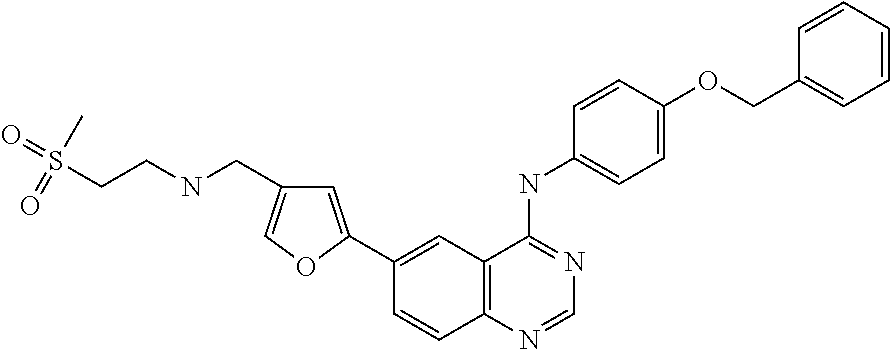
C1=NC2=C(C(NC3=CC=C(OCC4=CC=CC=C4)C=C3)=N1)C=C(C1=CC(CNCCS(=O)(=O)C)=CO1)C=C2
